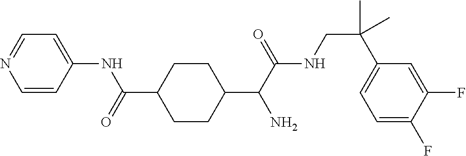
C1=CC(NC(=O)C2CCC(C(C(NCC(C3=CC=C(F)C(F)=C3)(C)C)=O)N)CC2)=CC=N1
